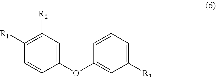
C1([R3])=CC=CC(OC2=CC([R2])=C([R1])C=C2)=C1
